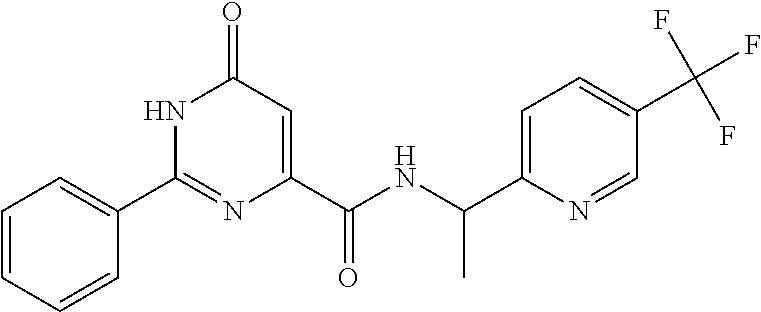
C1(=O)C=C(C(NC(C2=CC=C(C(F)(F)F)C=N2)C)=O)N=C(C2=CC=CC=C2)N1
